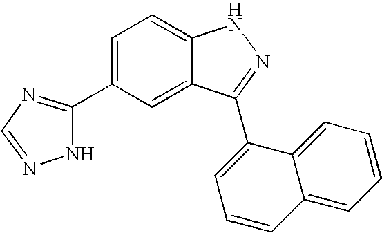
C1(C2=NC=NN2)=CC=C2C(=C1)C(C1=CC=CC3=CC=CC=C13)=NN2
